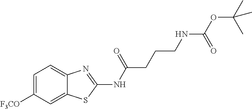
C1=C([F3CO])C=C2C(=C1)N=C(NC(=O)CCCNC(OC(C)(C)C)=O)S2
